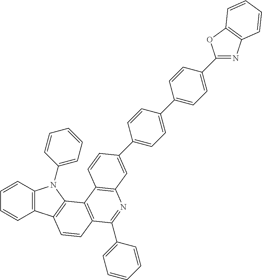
C1=CC2=C(C=C1)C1=C(N2C2=CC=CC=C2)C2=C(C=C1)C(C1=CC=CC=C1)=NC1=C2C=CC(C2=CC=C(C3=CC=C(C4=NC5=C(O4)C=CC=C5)C=C3)C=C2)=C1
